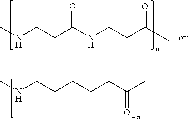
CNCCC(NCCC(=O)C)=O.CNCCCCCC(C)=O
